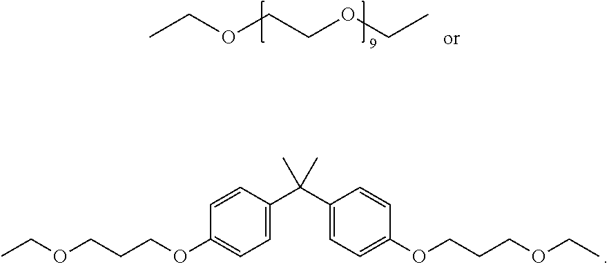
CCOCCOCC.CCOCCCOC1=CC=C(C(C)(C)C2=CC=C(OCCCOCC)C=C2)C=C1
